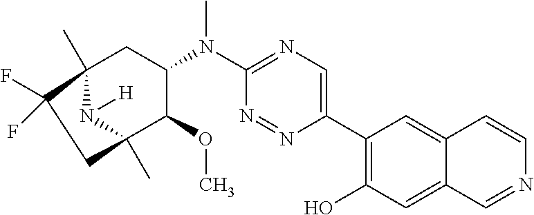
C12(C)N([H])C(C)(C(OC)C(N(C3=NC=C(C4=C(O)C=C5C(=C4)C=CN=C5)N=N3)C)C1)CC2(F)F
